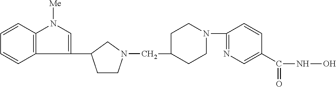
C12=C(C=CC=C1)N([Me])C=C2C1CCN(CC2CCN(C3=NC=C(C(NO)=O)C=C3)CC2)C1
